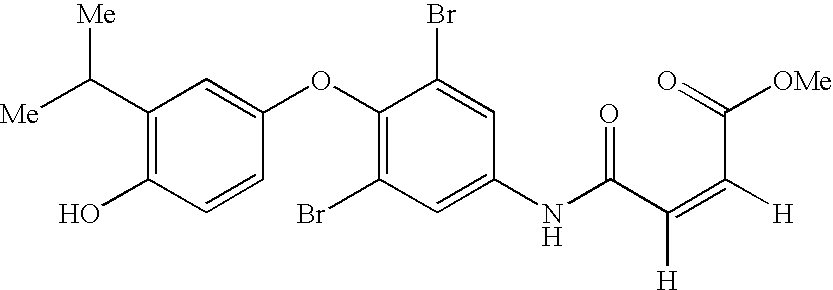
[Me]C(C1=C(O)C=CC(OC2=C(Br)C=C(NC(C([H])=C(C([OMe])=O)[H])=O)C=C2Br)=C1)[Me]
